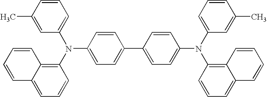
C1=CC(N(C2=C3C(=CC=C2)C=CC=C3)C2=CC=CC(C)=C2)=CC=C1C1=CC=C(N(C2=CC=CC(C)=C2)C2=C3C(=CC=C2)C=CC=C3)C=C1
